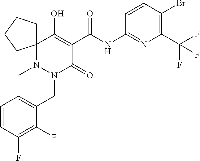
C1=CC(F)=C(F)C(CN2C(=O)C(C(=O)NC3=NC(C(F)(F)F)=C(Br)C=C3)=C(O)C3(N2C)CCCC3)=C1
